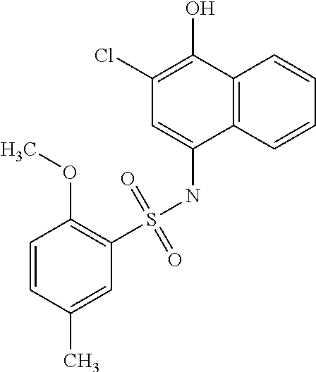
C12=C(C=CC=C1)C(NS(C1=C(OC)C=CC(C)=C1)(=O)=O)=CC(Cl)=C2O
